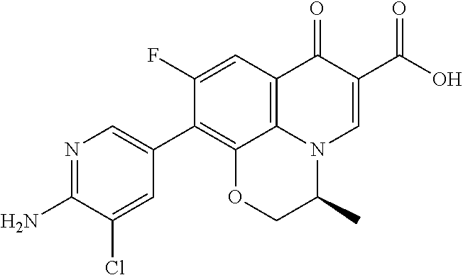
C12=C3C=C(F)C(C4=CN=C(N)C(Cl)=C4)=C1OCC(C)N2C=C(C(O)=O)C3=O
